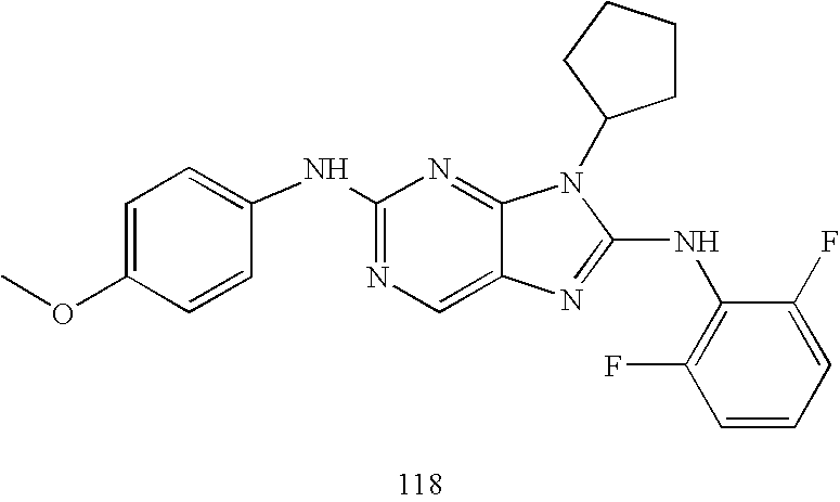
C1=C(OC)C=CC(NC2=NC=C3C(=N2)N(C2CCCC2)C(NC2=C(F)C=CC=C2F)=N3)=C1
